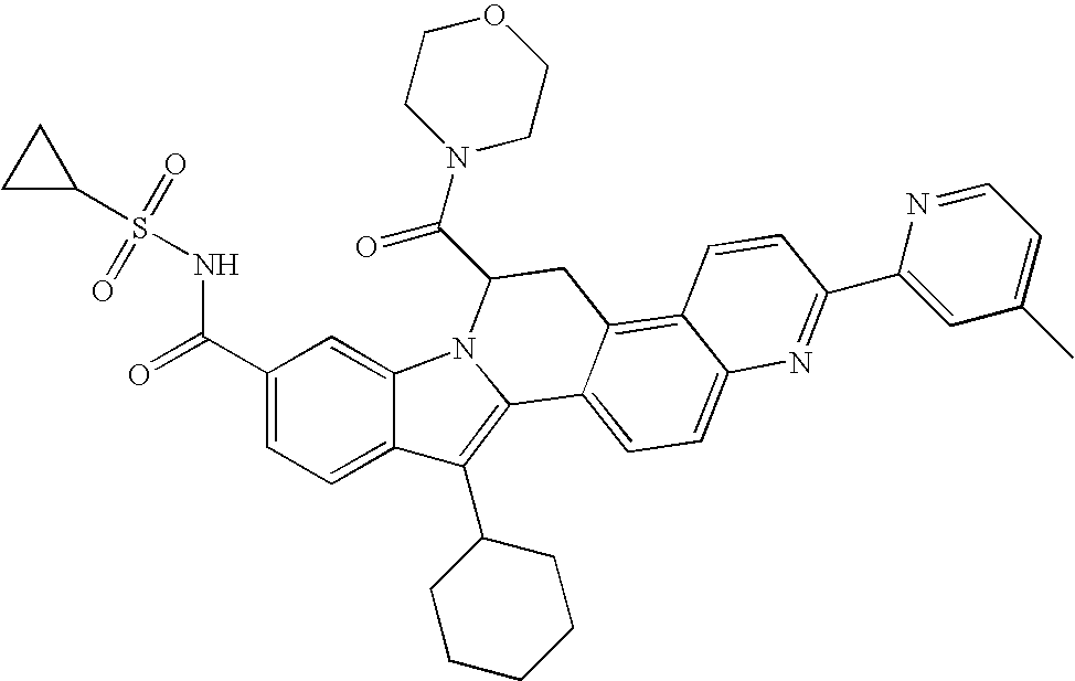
C12=C(C3CCCCC3)C3=CC=C(C(=O)NS(C4CC4)(=O)=O)C=C3N1C(C(=O)N1CCOCC1)CC1=C3C(=CC=C21)N=C(C1=CC(C)=CC=N1)C=C3
